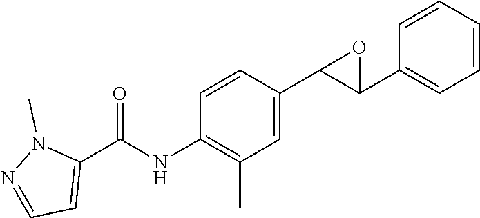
C1=CC(C2C(C3=CC=CC=C3)O2)=CC(C)=C1NC(C1=CC=NN1C)=O
